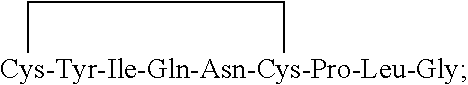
[Cys-Tyr-Ile-Gln-Asn-Cys-Pro-Leu-Gly]1CC1
